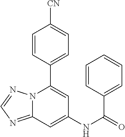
C12=NC=NN1C(C1=CC=C([CN])C=C1)=CC(NC(=O)C1=CC=CC=C1)=C2
